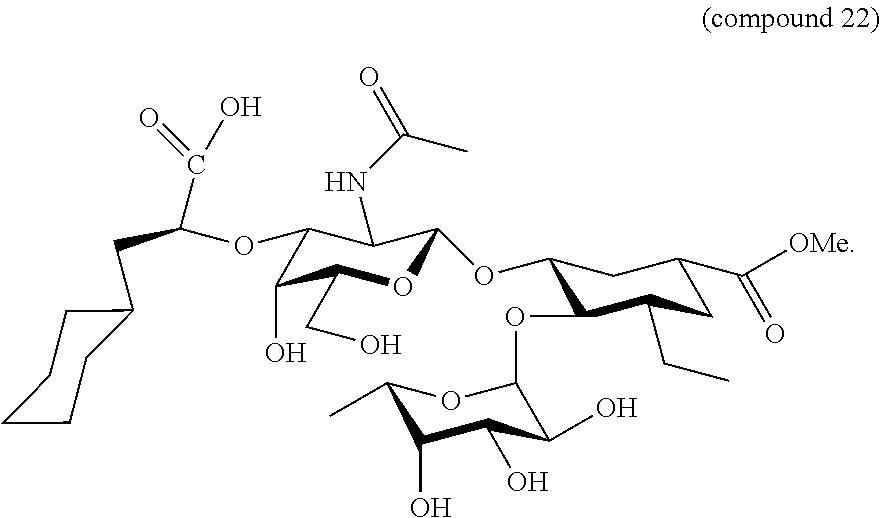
C(C(=O)O)(CC1CCCCC1)OC1C(NC(=O)C)C(OC2CC(C(=O)[OMe])CC(CC)C2OC2OC(C)C(O)C(O)C2O)OC(CO)C1O
